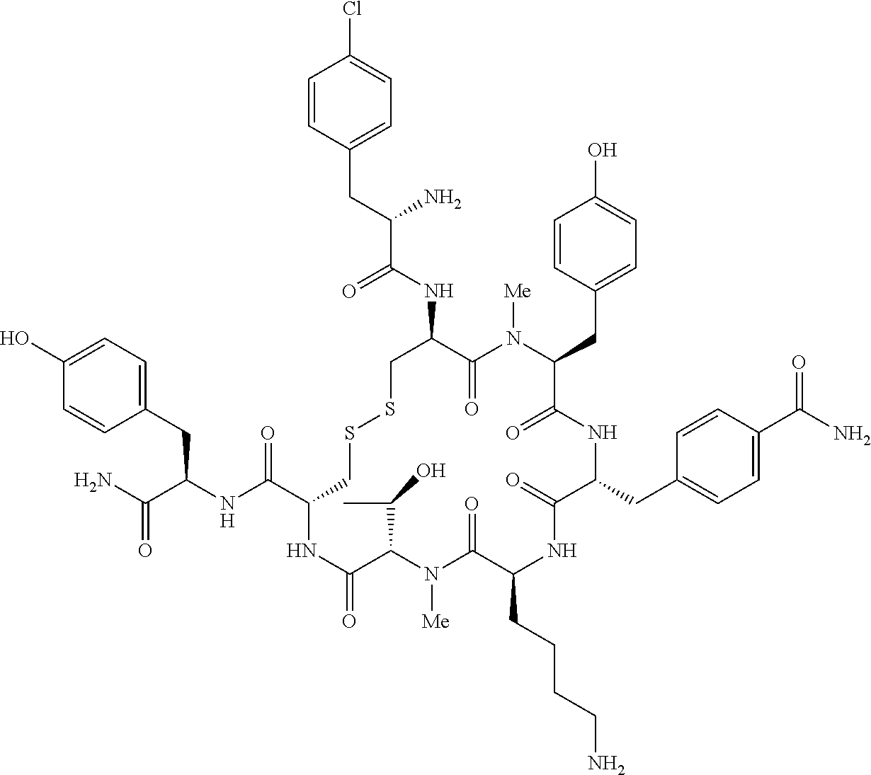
C1=C(O)C=CC(CC(NC(C2CSSCC(NC(C(CC3=CC=C(Cl)C=C3)N)=O)C(=O)N([Me])C(CC3=CC=C(O)C=C3)C(=O)NC(CC3=CC=C(C(N)=O)C=C3)C(=O)NC(CCCCN)C(=O)N([Me])C(C(C)O)C(=O)N2)=O)C(N)=O)=C1
